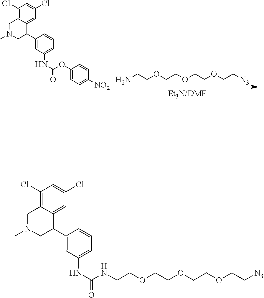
NCCOCCOCCOCC[N3].O=C(OC1=CC=C([NO2])C=C1)NC1=CC=CC(C2C3=CC(Cl)=CC(Cl)=C3CN(C)C2)=C1.O=C(NCCOCCOCCOCC[N3])NC1=CC=CC(C2C3=CC(Cl)=CC(Cl)=C3CN(C)C2)=C1
